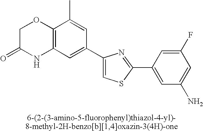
C1C(=O)NC2=C(O1)C(C)=CC(C1=CSC(C3=CC(N)=CC(F)=C3)=N1)=C2
